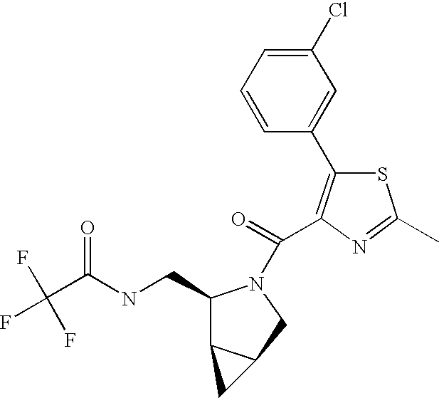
S1C(C2=CC(Cl)=CC=C2)=C(C(=O)N2C(CNC(C(F)(F)F)=O)C3C(C2)C3)N=C1C
